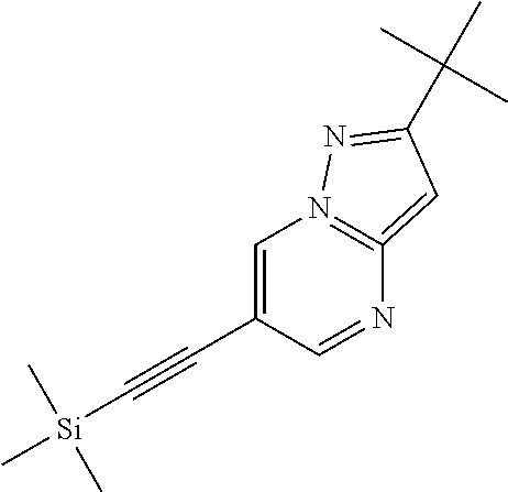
C1=C(C#C[Si](C)(C)C)C=NC2=N1N=C(C(C)(C)C)C=2
